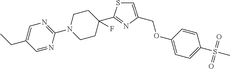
C1=NC(N2CCC(C3=NC(COC4=CC=C(S(C)(=O)=O)C=C4)=CS3)(F)CC2)=NC=C1CC
